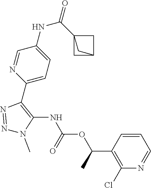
N1=NN(C)C(NC(OC(C2=C(Cl)N=CC=C2)C)=O)=C1C1=CC=C(NC(C23CC(C2)C3)=O)C=N1
